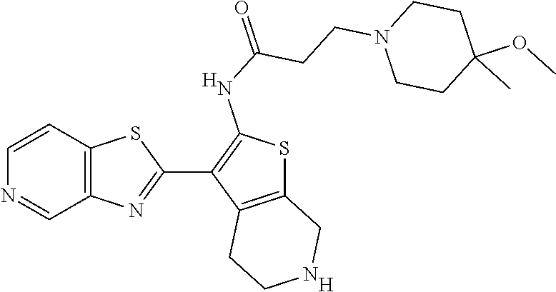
C12=C(C=CN=C1)SC(C1=C(NC(=O)CCN3CCC(OC)(C)CC3)SC3=C1CCNC3)=N2.[H].[H]
